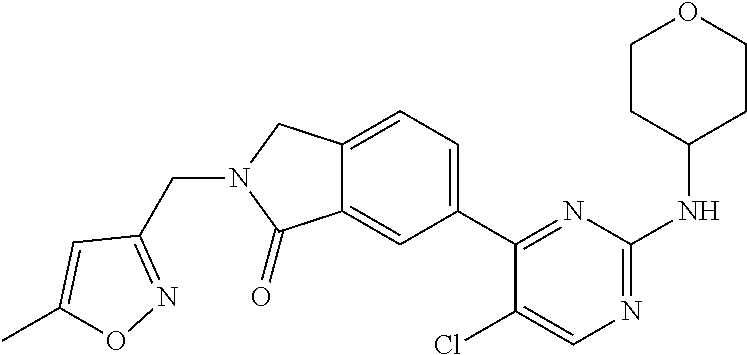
C1(Cl)=CN=C(NC2CCOCC2)N=C1C1=CC=C2C(=C1)C(=O)N(CC1=NOC(C)=C1)C2
